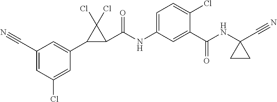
C1(C2C(C(NC3=CC=C(Cl)C(C(NC4(C#N)CC4)=O)=C3)=O)C2(Cl)Cl)=CC(C#N)=CC(Cl)=C1
